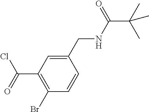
C1=C(CNC(C(C)(C)C)=O)C=CC(Br)=C1C(=O)Cl
